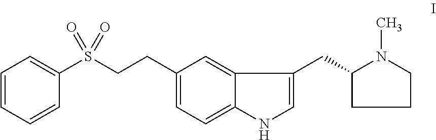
C1=CC=CC(S(CCC2=CC=C3C(=C2)C(CC2CCCN2C)=CN3)(=O)=O)=C1
